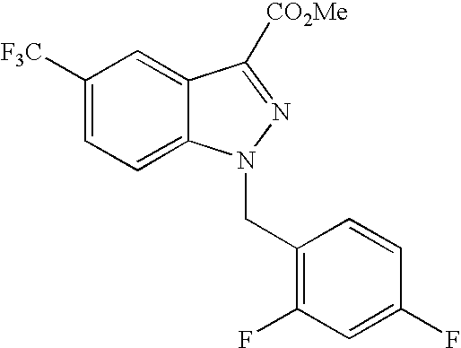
C1([F3C])=CC=C2C(=C1)C([CO2Me])=NN2CC1=C(F)C=C(F)C=C1
